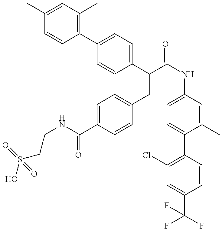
OS(CCNC(=O)C1=CC=C(CC(C2=CC=C(C3=C(C)C=C(C)C=C3)C=C2)C(=O)NC2=CC=C(C3=C(Cl)C=C(C(F)(F)F)C=C3)C(C)=C2)C=C1)(=O)=O
